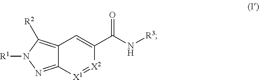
C12=C([R2])N([R1])N=C1[X1]=[X2]C(C(=O)N[R3])=C2
